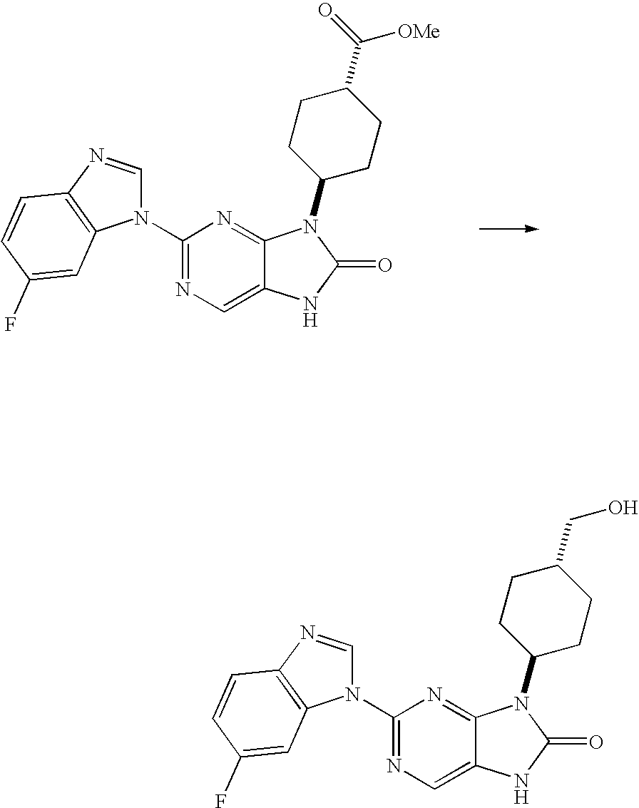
C1(N2C=NC3=C2C=C(F)C=C3)=NC=C2C(=N1)N(C1CCC(C(=O)[OMe])CC1)C(=O)N2.C1(N2C=NC3=C2C=C(F)C=C3)=NC=C2C(=N1)N(C1CCC(CO)CC1)C(=O)N2
